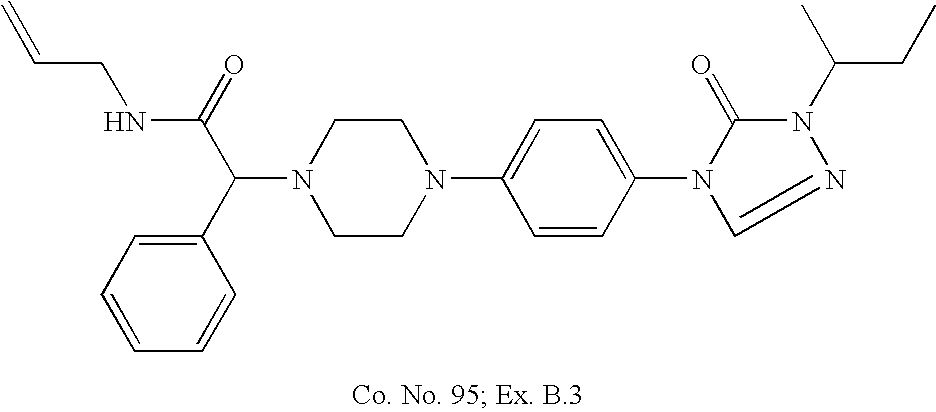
N1(C(C2=CC=CC=C2)C(=O)NCC=C)CCN(C2=CC=C(N3C(=O)N(C(CC)C)N=C3)C=C2)CC1
